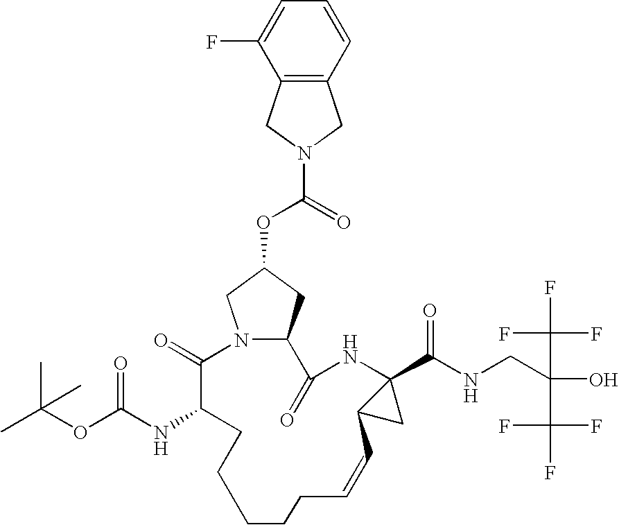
N12C(CC(OC(=O)N3CC4=C(C3)C(F)=CC=C4)C1)C(=O)NC1(C(NCC(O)(C(F)(F)F)C(F)(F)F)=O)C(C1)C=CCCCCCC(NC(OC(C)(C)C)=O)C2=O
